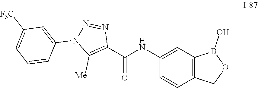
C1(NC(C2=C([Me])N(C3=CC([F3C])=CC=C3)N=N2)=O)=CC2=C(C=C1)COB2O
